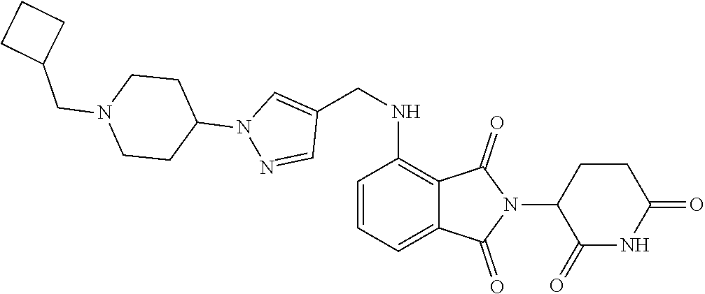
C1=CC=C2C(=C1NCC1=CN(C3CCN(CC4CCC4)CC3)N=C1)C(=O)N(C1C(=O)NC(=O)CC1)C2=O
